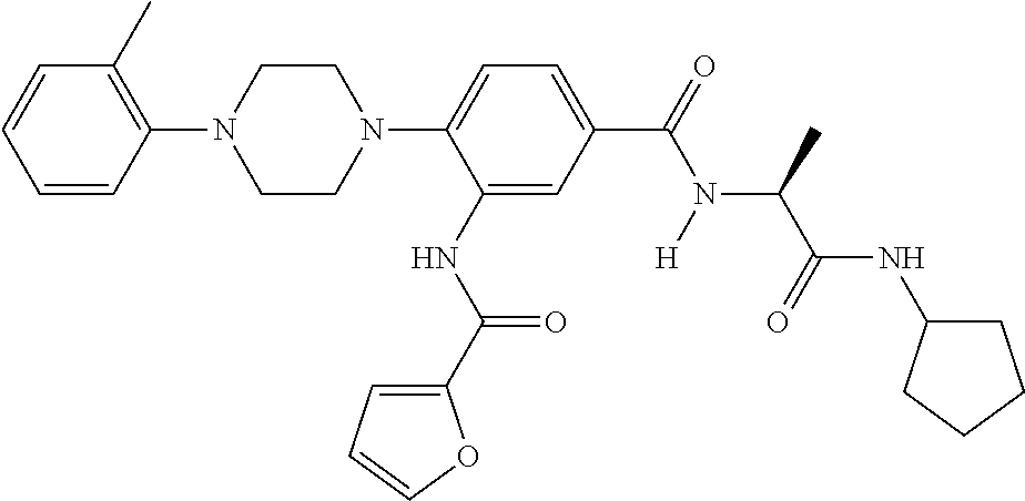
C1=CC(N2CCN(C3=CC=C(C(=O)N(C(C(NC4CCCC4)=O)C)[H])C=C3NC(C3=CC=CO3)=O)CC2)=C(C)C=C1
